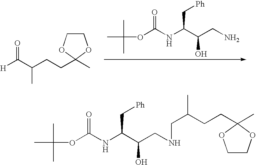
[H]C(C(CCC1(C)OCCO1)C)=O.O(C(NC(C(CN)O)C[Ph])=O)C(C)(C)C.O(C(NC(C(CNCC(CCC1(C)OCCO1)C)O)C[Ph])=O)C(C)(C)C
